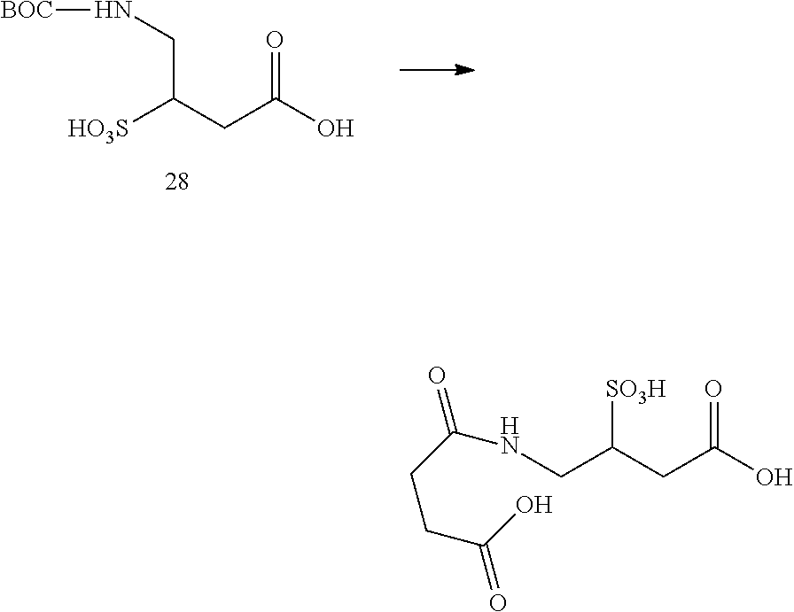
[HO3S]C(CC(O)=O)CN[BOC].C(CC(O)=O)(CNC(CCC(O)=O)=O)[SO3H]
